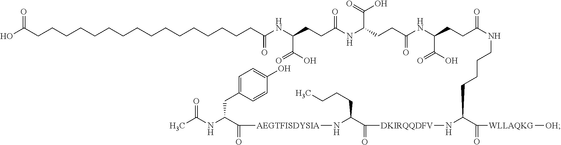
C(=O)([WLLAQKG][OH])C(N[DKIRQQDFV]C(C(CCCC)N[AEGTFISDYSIA]C(C(NC(C)=O)CC1=CC=C(O)C=C1)=O)=O)CCCCNC(CCC(NC(CCC(NC(CCC(NC(=O)CCCCCCCCCCCCCCCCC(O)=O)C(=O)O)=O)C(O)=O)=O)C(=O)O)=O
